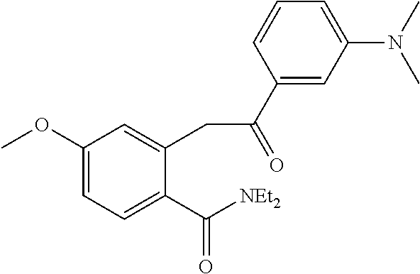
C1(OC)=CC=C(C([NEt2])=O)C(CC(C2=CC(N(C)C)=CC=C2)=O)=C1
